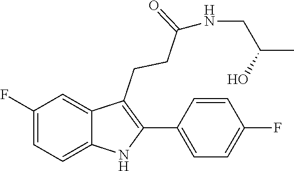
C1=C(F)C=C2C(CCC(NCC(C)O)=O)=C(C3=CC=C(F)C=C3)NC2=C1
